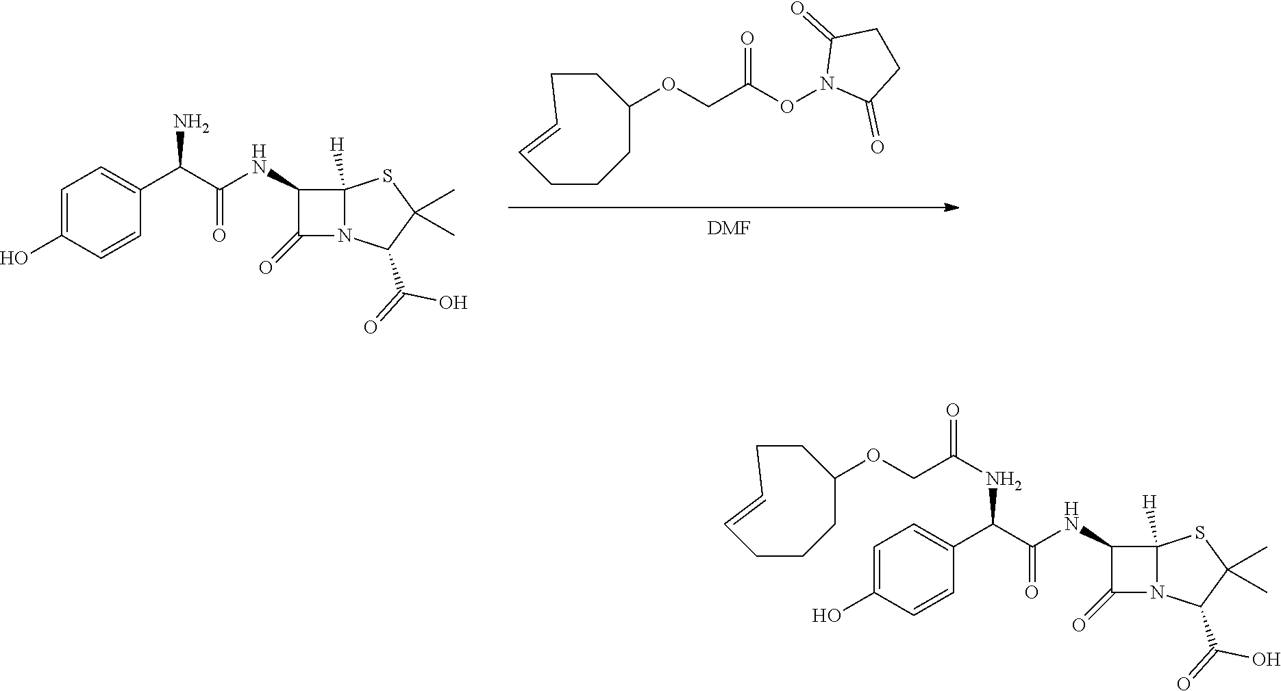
C1=C(O)C=CC(C(C(NC2C(=O)N3C2([H])SC(C)(C)C3C(=O)O)=O)N)=C1.C1=CCCCC(OCC(ON2C(=O)CCC2=O)=O)CC1.[DMF].C1=C(O)C=CC(C(C(NC2C(=O)N3C2([H])SC(C)(C)C3C(=O)O)=O)NC(COC2CCCC=CCC2)=O)=C1
